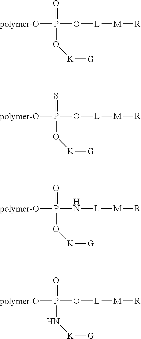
P(O[K][G])(O[L][M][R])([polymer-O])=O.P(O[K][G])(O[L][M][R])([polymer-O])=S.P(O[K][G])(N[L][M][R])([polymer-O])=O.P(N[K][G])(O[L][M][R])([polymer-O])=O
